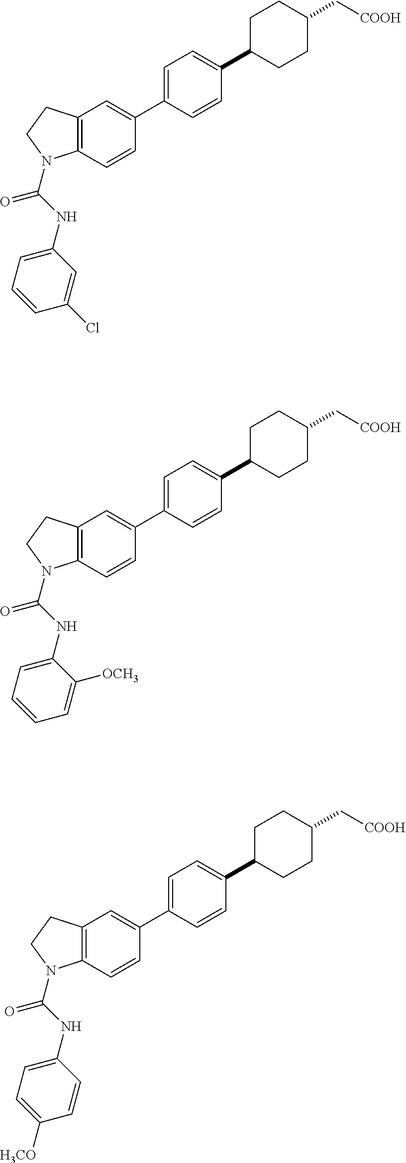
C12=C(C=CC(C3=CC=C(C4CCC(C[COOH])CC4)C=C3)=C1)N(C(=O)NC1=CC=CC(Cl)=C1)CC2.C12=C(C=CC(C3=CC=C(C4CCC(C[COOH])CC4)C=C3)=C1)N(C(=O)NC1=CC=CC=C1[OCH3])CC2.C12=C(C=CC(C3=CC=C(C4CCC(C[COOH])CC4)C=C3)=C1)N(C(=O)NC1=CC=C([H3CO])C=C1)CC2
